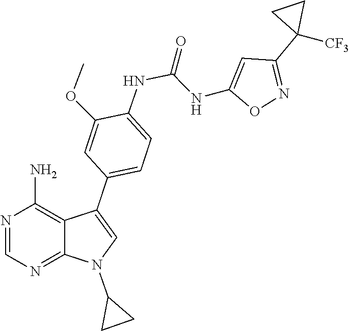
N1=C2N(C3CC3)C=C(C3=CC=C(NC(=O)NC4=CC(C5([CF3])CC5)=NO4)C(OC)=C3)C2=C(N)N=C1
